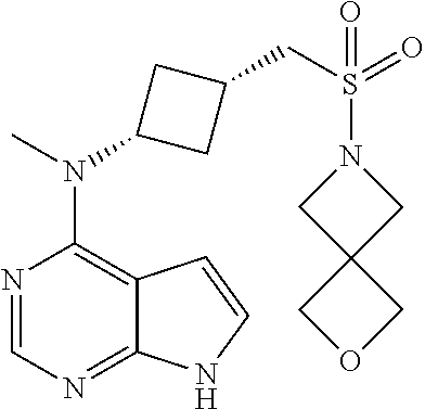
N1=CN=C2C(=C1N(C)C1CC(CS(N3CC4(C3)COC4)(=O)=O)C1)C=CN2
